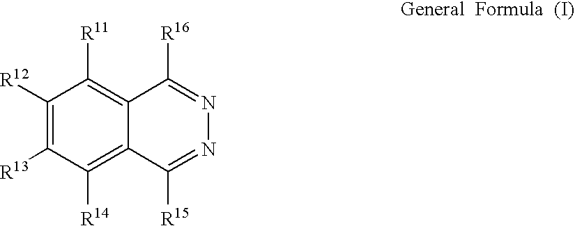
C12=C([R14])C([R13])=C([R12])C([R11])=C1C([R16])=NN=C2[R15]
